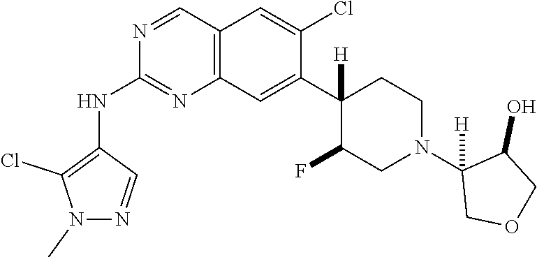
C12=C(C=C(C3([H])C(F)CN(C4([H])COCC4O)CC3)C(Cl)=C1)N=C(NC1=C(Cl)N(C)N=C1)N=C2
